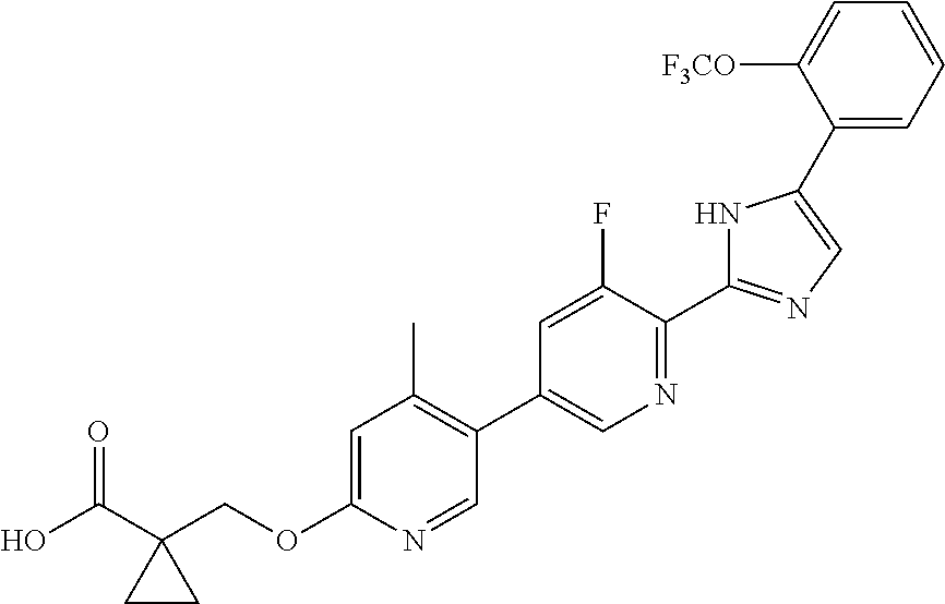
OC(C1(COC2=CC(C)=C(C3=CN=C(C4=NC=C(C5=CC=CC=C5[F3CO])N4)C(F)=C3)C=N2)CC1)=O
